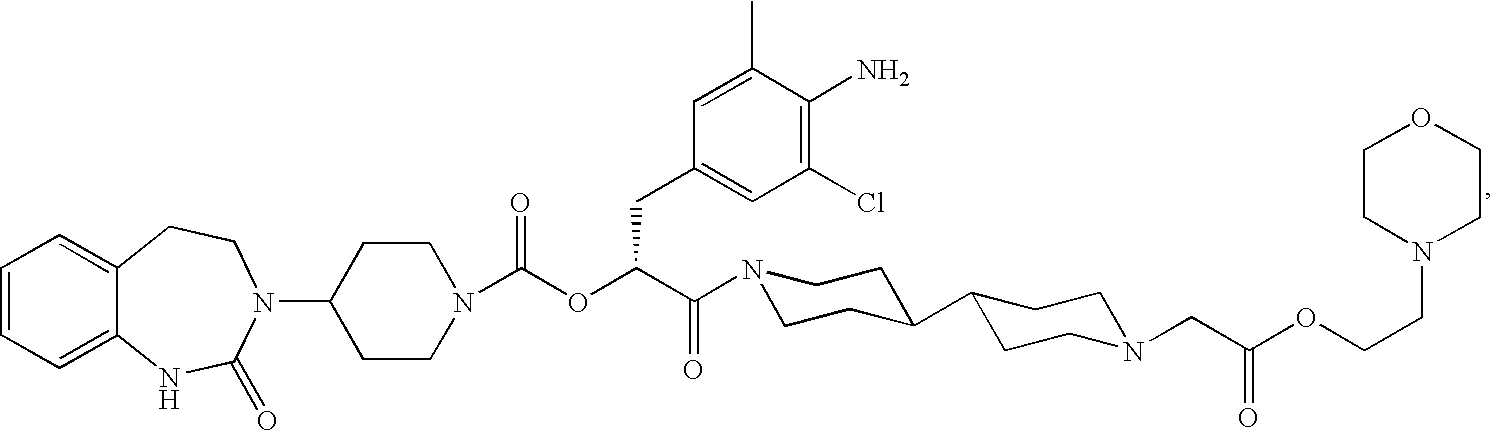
C1=CC=C2C(=C1)CCN(C1CCN(C(OC(C(=O)N3CCC(C4CCN(CC(OCCN5CCOCC5)=O)CC4)CC3)CC3=CC(Cl)=C(N)C(C)=C3)=O)CC1)C(=O)N2
